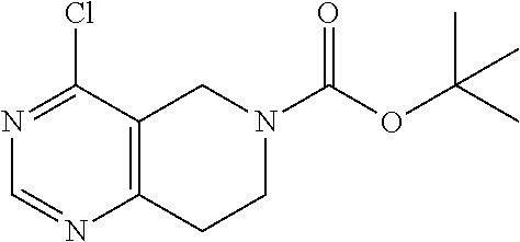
N1=C(Cl)C2=C(N=C1)CCN(C(OC(C)(C)C)=O)C2
